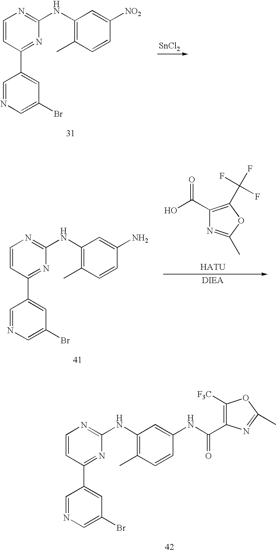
[SnCl2].C1=NC=C(Br)C=C1C1=NC(NC2=C(C)C=CC([NO2])=C2)=NC=C1.C1(C(O)=O)=C(C(F)(F)F)OC(C)=N1.C1=NC=C(Br)C=C1C1=NC(NC2=C(C)C=CC(N)=C2)=NC=C1.C1=NC=C(Br)C=C1C1=NC(NC2=C(C)C=CC(NC(=O)C3=C([F3C])OC(C)=N3)=C2)=NC=C1
